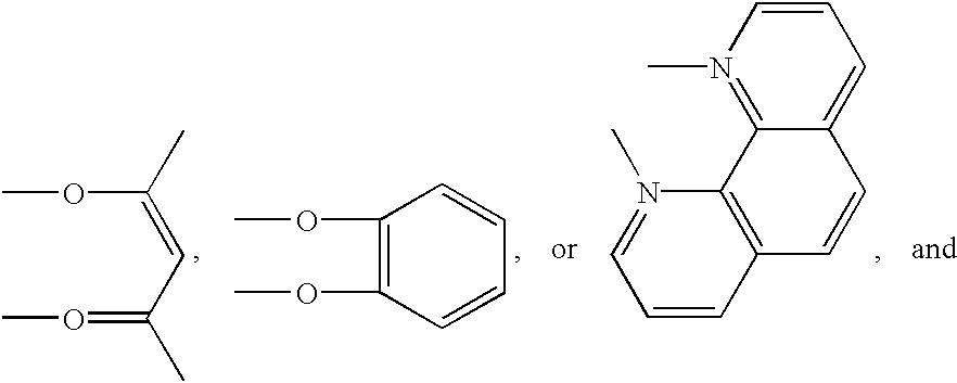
COC(=CC(C)=OC)C.C1(OC)=C(OC)C=CC=C1.C1=N(C)C2=C(C=C1)C=CC1=CC=CN(C)=C21
